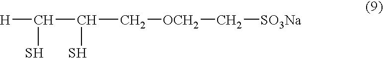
[H]C(C(C[OCH2]C[SO3Na])S)S
